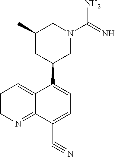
C12=CC=CN=C1C(C#N)=CC=C2C1CN(C(=N)N)CC(C)C1
